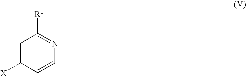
[X]C1=CC([R1])=NC=C1
